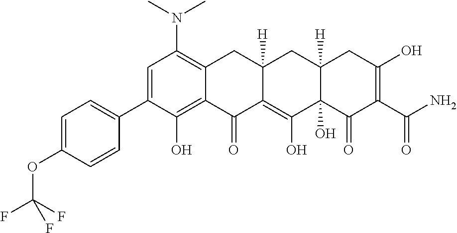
C1=C(C2=CC=C(OC(F)(F)F)C=C2)C(O)=C2C(=C1N(C)C)CC1([H])C(=C(O)C3(O)C([H])(C1)CC(O)=C(C(N)=O)C3=O)C2=O
